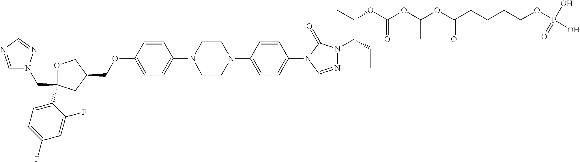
C1OC(C2=CC=C(F)C=C2F)(CN2C=NC=N2)CC1COC1=CC=C(N2CCN(C3=CC=C(N4C=NN(C(CC)C(C)OC(OC(OC(CCCCOP(O)(O)=O)=O)C)=O)C4=O)C=C3)CC2)C=C1
